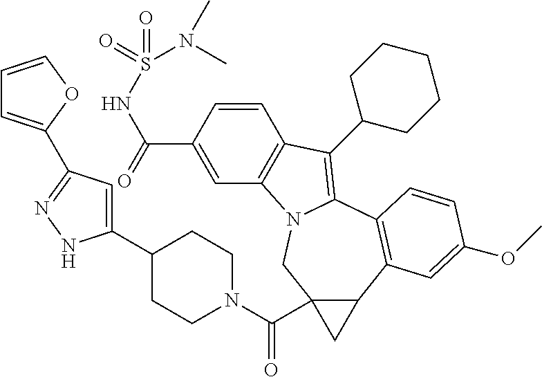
C12(C(N3CCC(C4=CC(C5=CC=CO5)=NN4)CC3)=O)C(C3=C(C4=C(C5CCCCC5)C5=C(N4C1)C=C(C(NS(=O)(=O)N(C)C)=O)C=C5)C=CC(OC)=C3)C2
